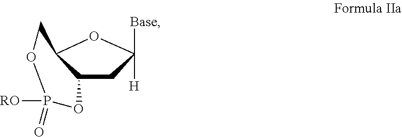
C12C(CC([H])([Base])O1)OP(=O)([RO])OC2
